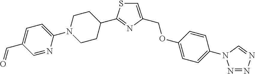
C1=C(C=O)C=NC(N2CCC(C3=NC(COC4=CC=C(N5N=NN=C5)C=C4)=CS3)CC2)=C1
